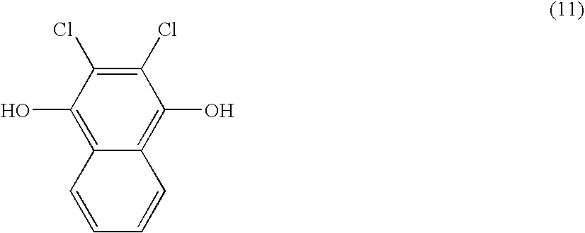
C12=C(O)C(Cl)=C(Cl)C(O)=C1C=CC=C2
